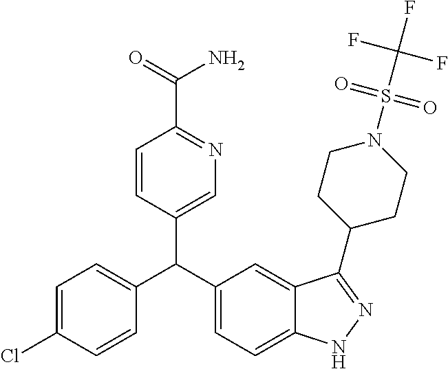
C1(C(C2=CC=C3C(=C2)C(C2CCN(S(C(F)(F)F)(=O)=O)CC2)=NN3)C2=CC=C(Cl)C=C2)=CN=C(C(=O)N)C=C1
